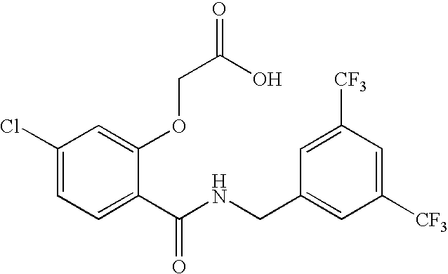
C1(Cl)=CC=C(C(NCC2=CC([CF3])=CC([CF3])=C2)=O)C(OCC(=O)O)=C1
